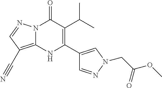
N12C(=C(C#N)C=N1)NC(C1=CN(CC(OC)=O)N=C1)=C(C(C)C)C2=O
